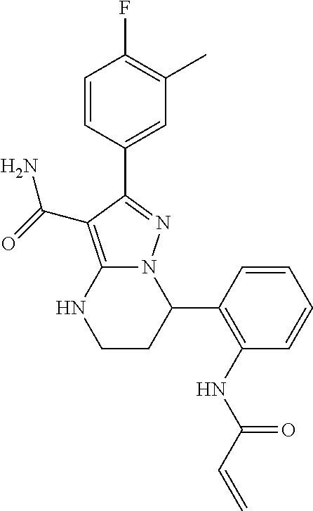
C1(C2=C(NC(C=C)=O)C=CC=C2)N2C(=C(C(=O)N)C(C3=CC(C)=C(F)C=C3)=N2)NCC1
